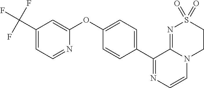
C1(C2=CC=C(OC3=CC(C(F)(F)F)=CC=N3)C=C2)=NC=CN2C1=NS(=O)(=O)CC2
